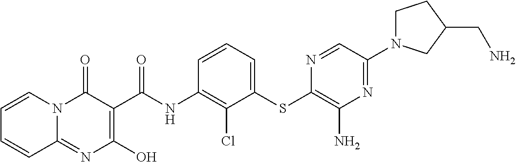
C12=NC(O)=C(C(NC3=C(Cl)C(SC4=C(N)N=C(N5CCC(CN)C5)C=N4)=CC=C3)=O)C(=O)N1C=CC=C2
